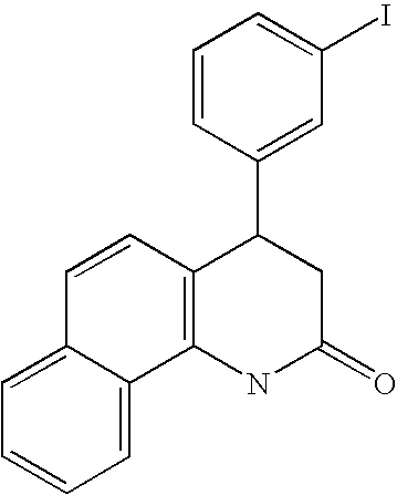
C12=C(NC(=O)CC1C1=CC(I)=CC=C1)C1=CC=CC=C1C=C2
